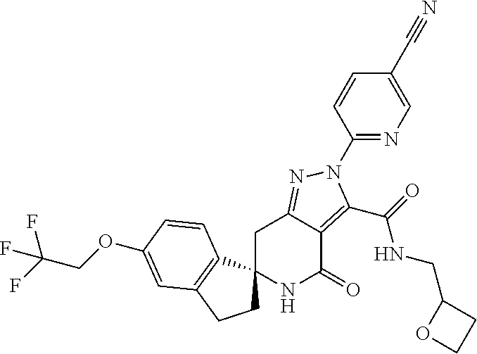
C1C2=NN(C3=NC=C(C#N)C=C3)C(C(=O)NCC3OCC3)=C2C(=O)NC12CCC1=C2C=CC(OCC(F)(F)F)=C1
